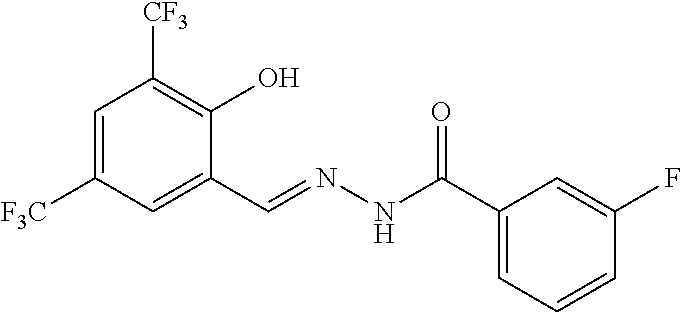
C1=C([F3C])C=C(C=NNC(C2=CC=CC(F)=C2)=O)C(O)=C1[CF3]
